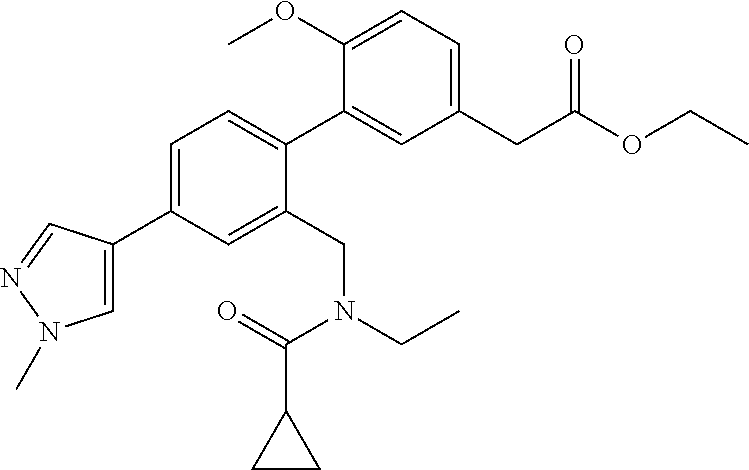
C1=C(C2=CC=C(C3=CC(CC(OCC)=O)=CC=C3OC)C(CN(CC)C(=O)C3CC3)=C2)C=NN1C
